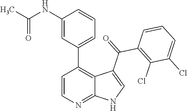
C1=CN=C2C(=C1C1=CC=CC(NC(C)=O)=C1)C(C(=O)C1=C(Cl)C(Cl)=CC=C1)=CN2
